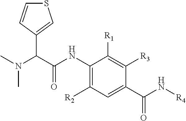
S1C=CC(C(N(C)C)C(NC2=C([R2])C=C(C(N[R4])=O)C([R3])=C2[R1])=O)=C1
